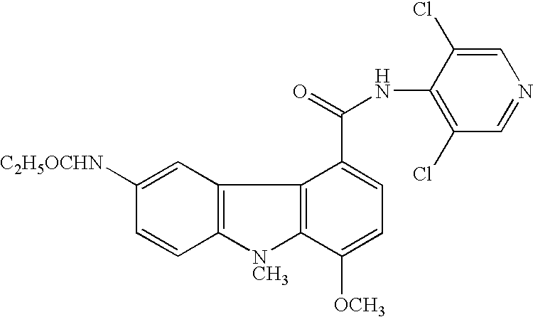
C12=C(C=C([C2H5OCHN])C=C1)C1=C([NCH3]2)C([OCH3])=CC=C1C(=O)NC1=C(Cl)C=NC=C1Cl
